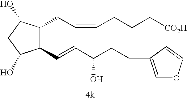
C1(C=CC(CCC2=COC=C2)O)C(CC=CCCC[CO2H])C(O)CC1O
